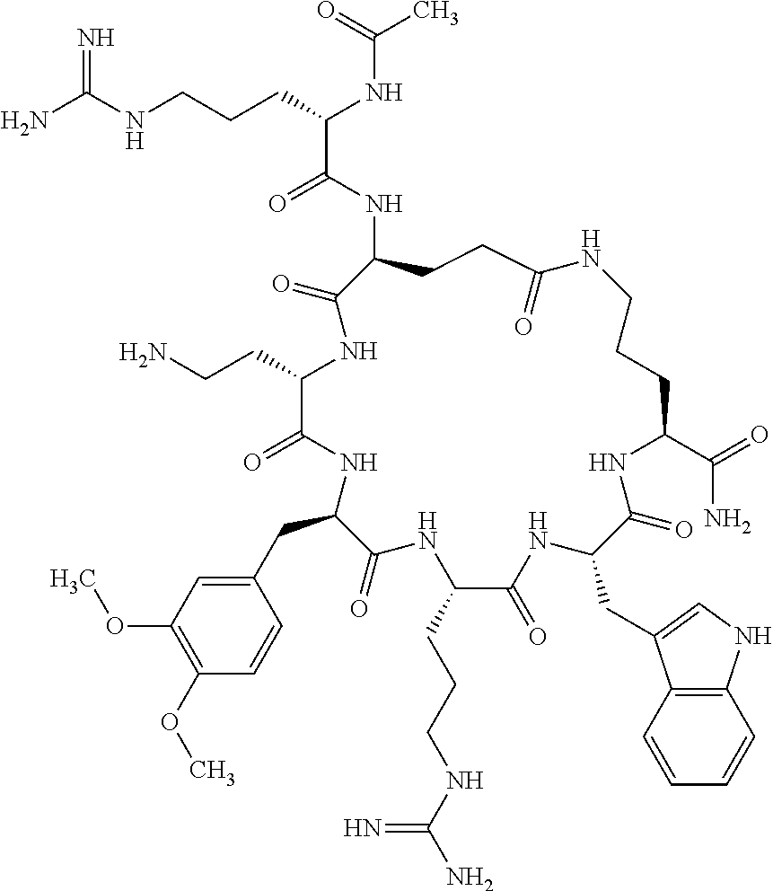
NC(NCCCC(NC(C)=O)C(=O)NC1CCC(=O)NCCCC(C(=O)N)NC(=O)C(CC2=CNC3=C2C=CC=C3)NC(=O)C(CCCNC(N)=N)NC(=O)C(CC2=CC(OC)=C(OC)C=C2)NC(=O)C(CCN)NC1=O)=N
